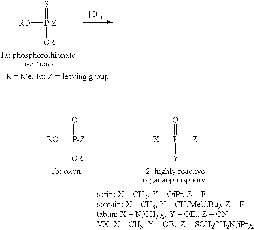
[RO][P-Z](=S)[OR].[RO][P-Z](=O)[OR].[X]P(=O)([Y])[Z]
